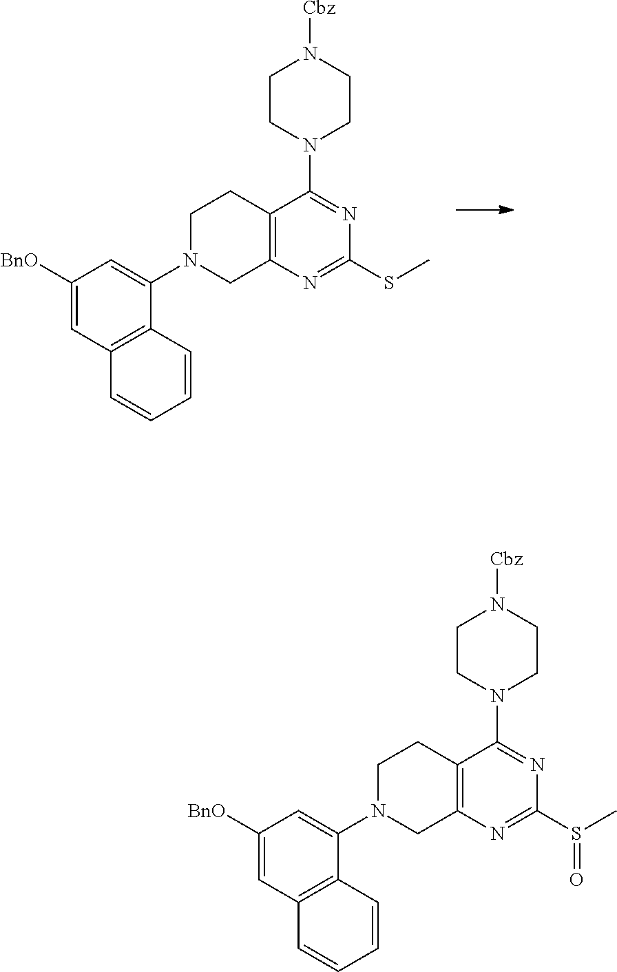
C12=C(N=C(S(C)=O)N=C1N1CCN([Cbz])CC1)CN(C1=CC([BnO])=CC3=C1C=CC=C3)CC2.C12=C(N=C(SC)N=C1N1CCN([Cbz])CC1)CN(C1=CC([BnO])=CC3=C1C=CC=C3)CC2
